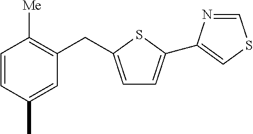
C1=CC(C)=CC(CC2=CC=C(C3=CSC=N3)S2)=C1[Me]
